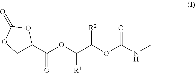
C1C(C(OC(C(OC(NC)=O)[R2])[R1])=O)OC(=O)O1
